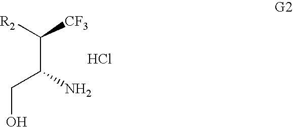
[R2]C([CF3])C(N)CO.Cl
